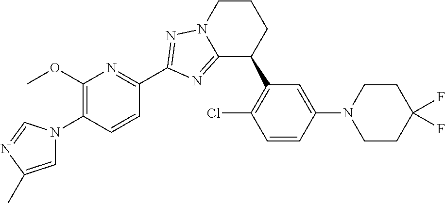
C12=NC(C3=NC(OC)=C(N4C=C(C)N=C4)C=C3)=NN1CCCC2C1=C(Cl)C=CC(N2CCC(F)(F)CC2)=C1
